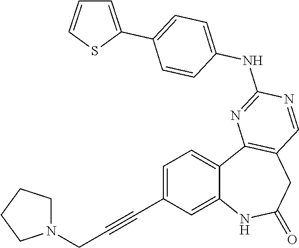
C12=CC(C#CCN3CCCC3)=CC=C1C1=C(CC(=O)N2)C=NC(NC2=CC=C(C3=CC=CS3)C=C2)=N1
